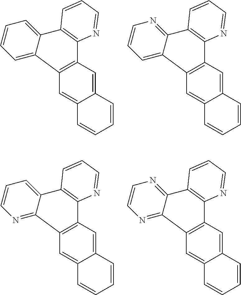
C1=C2C(=CC3=C1C1=CC=CC=C1C1=C3N=CC=C1)C=CC=C2.C1=C2C(=CC3=C1C1=CC=CN=C1C1=C3N=CC=C1)C=CC=C2.C1=C2C(=CC3=C1C1=NC=CN=C1C1=C3N=CC=C1)C=CC=C2.C1=C2C(=CC3=C1C1=NC=CC=C1C1=C3N=CC=C1)C=CC=C2
